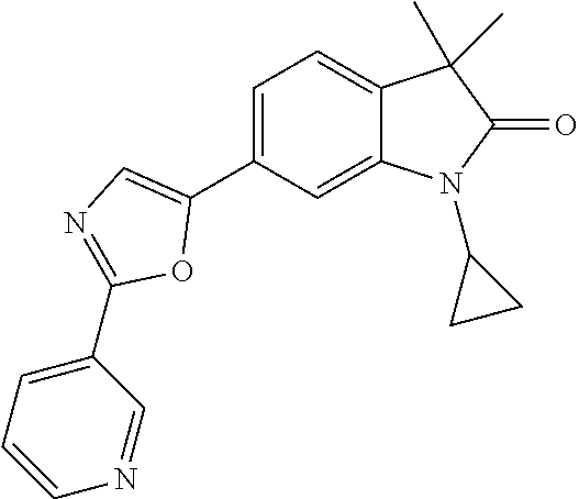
C1=C(C2=CN=C(C3=CC=CN=C3)O2)C=C2C(=C1)C(C)(C)C(=O)N2C1CC1
